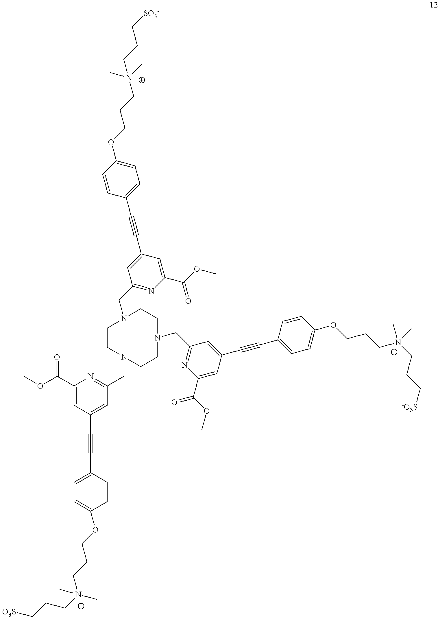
C1CN(CC2=NC(C(OC)=O)=CC(C#CC3=CC=C(OCCC[N+](CCC[-O3S])(C)C)C=C3)=C2)CCN(CC2=NC(C(OC)=O)=CC(C#CC3=CC=C(OCCC[N+](CCC[-O3S])(C)C)C=C3)=C2)CCN1CC1=NC(C(OC)=O)=CC(C#CC2=CC=C(OCCCN(C)(C)CCC[SO3-])C=C2)=C1
